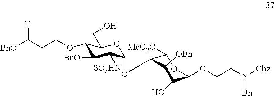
C1(OCCC([BnO])=O)C([BnO])C([-SO3HN])C(OC2C([MeO2C])OC(OCCN([Bn])[Cbz])C(O)C2[OBn])OC1CO
